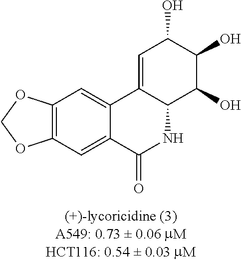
C1=C2C(C(O)C(O)C1O)NC(=O)C1=CC3=C(C=C21)OCO3
